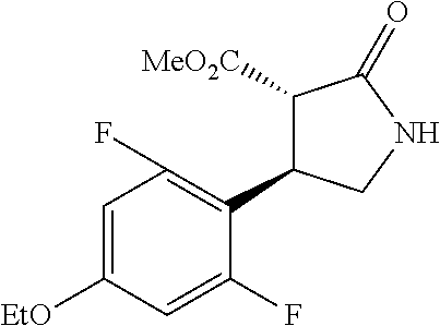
C1=C([EtO])C=C(F)C(C2C([MeO2C])C(=O)NC2)=C1F
